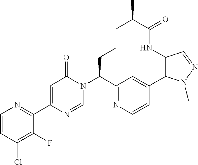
C1=CC(Cl)=C(F)C(C2=CC(=O)N(C3C4=NC=CC(=C4)C4=C(NC(=O)C(C)CCC3)C=NN4C)C=N2)=N1
